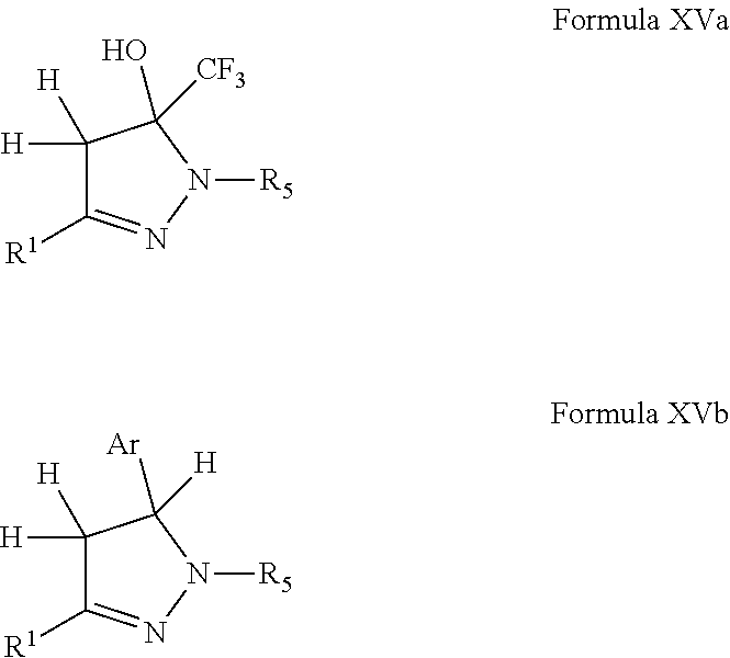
C1([H])([H])C([R1])=NN([R5])C1([Ar])[H].C1([H])([H])C([R1])=NN([R5])C1(O)[CF3]
